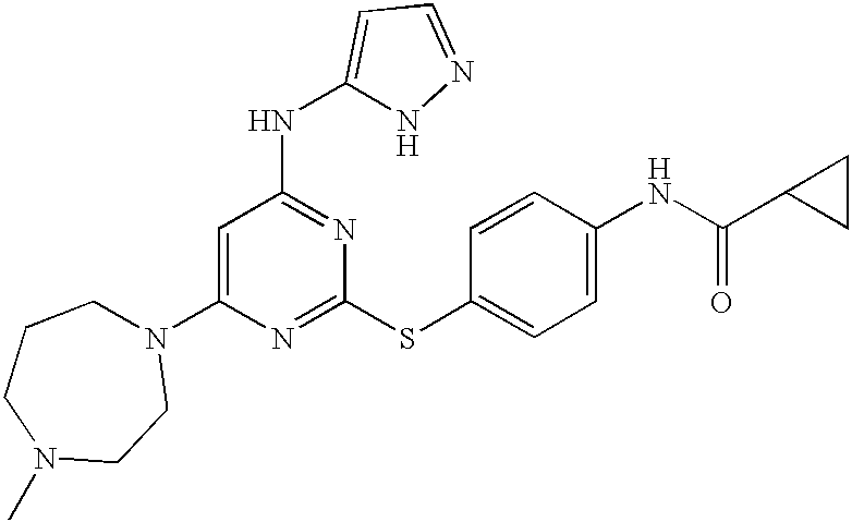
N1(C2=CC(NC3=CC=NN3)=NC(SC3=CC=C(NC(=O)C4CC4)C=C3)=N2)CCCN(C)CC1
